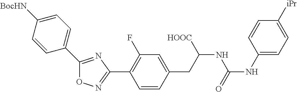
O1N=C(C2=C(F)C=C(CC(NC(NC3=CC=C([iPr])C=C3)=O)[HOOC])C=C2)N=C1C1=CC=C([BocHN])C=C1
